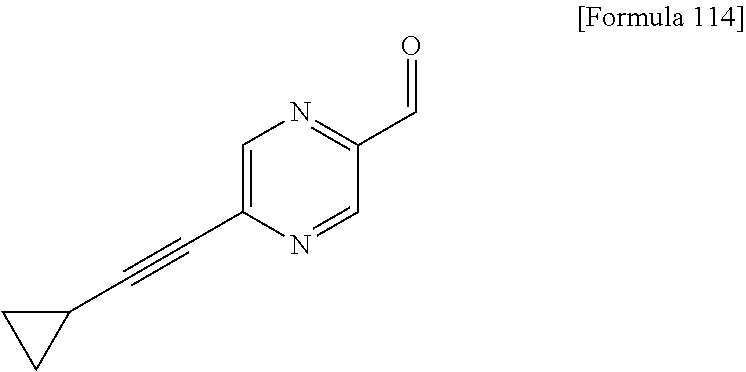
C1=C(C#CC2CC2)N=CC(C=O)=N1
